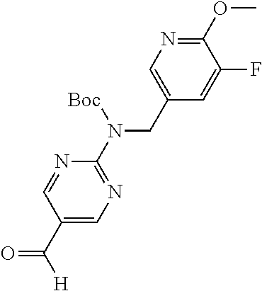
C1(CN(C2=NC=C(C([H])=O)C=N2)[Boc])=CN=C(OC)C(F)=C1
